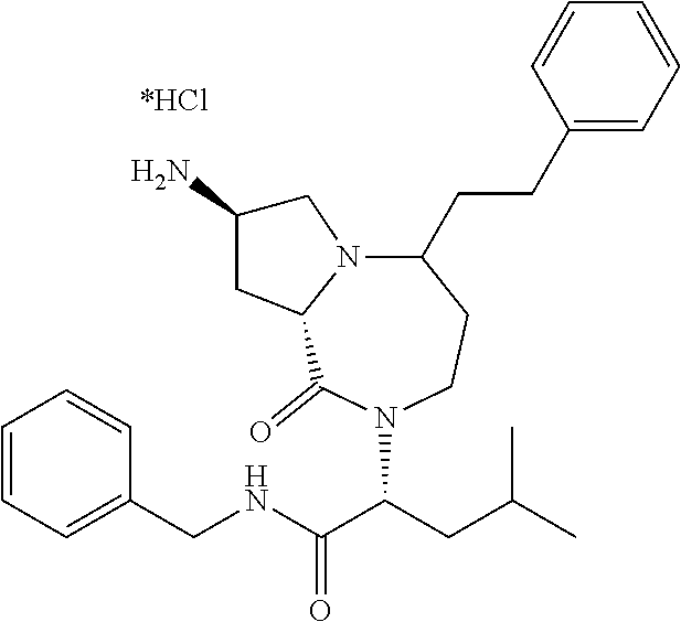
C1=CC=C(CNC(C(CC(C)C)N2C(=O)C3N(CC(N)C3)C(CCC3=CC=CC=C3)CC2)=O)C=C1
